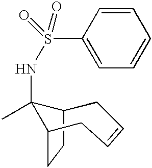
C12CCC(C1(C)NS(C1=CC=CC=C1)(=O)=O)CC=CC2
